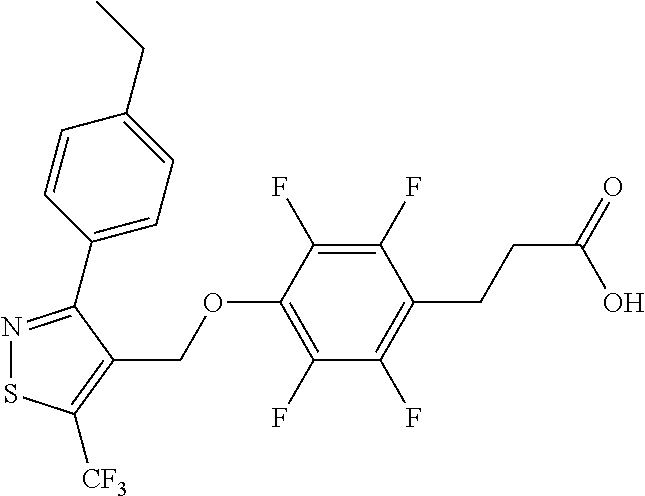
N1=C(C2=CC=C(CC)C=C2)C(COC2=C(F)C(F)=C(CCC(=O)O)C(F)=C2F)=C([CF3])S1
